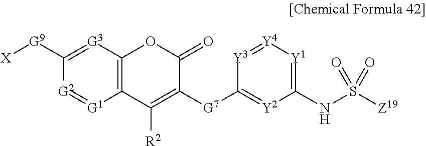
C12=C([G3]=C([G9][X])[G2]=[G1]1)OC(=O)C([G7]C1=[Y2]C(NS([Z19])(=O)=O)=[Y1][Y4]=[Y3]1)=C2[R2]
